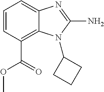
C1=CC(C(OC)=O)=C2C(=C1)N=C(N)N2C1CCC1
